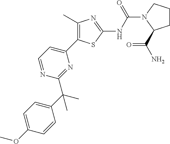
C1=NC(C(C)(C)C2=CC=C(OC)C=C2)=NC(C2=C(C)N=C(NC(=O)N3CCCC3C(=O)N)S2)=C1
